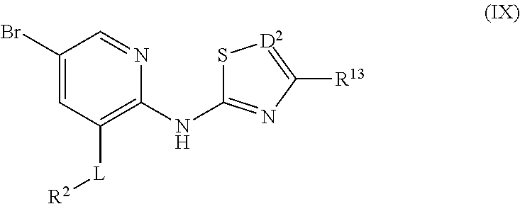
C1(Br)=CC([L][R2])=C(NC2=NC([R13])=[D2]S2)N=C1
